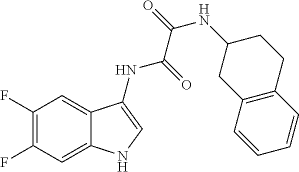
C1(F)=C(F)C=C2C(=C1)C(NC(=O)C(=O)NC1CC3=C(CC1)C=CC=C3)=CN2
